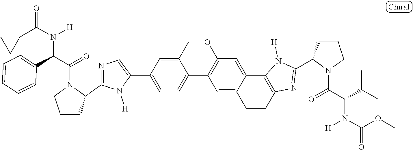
C12=CC=C(C3=CN=C(C4CCCN4C(C(C4=CC=CC=C4)N(C(C4CC4)=O)[H])=O)N3[H])C=C1COC1=C2C=C2C(=C1)C1=C(C=C2)N=C(C2CCCN2C(C(C(C)C)N([H])C(OC)=O)=O)N1[H]
